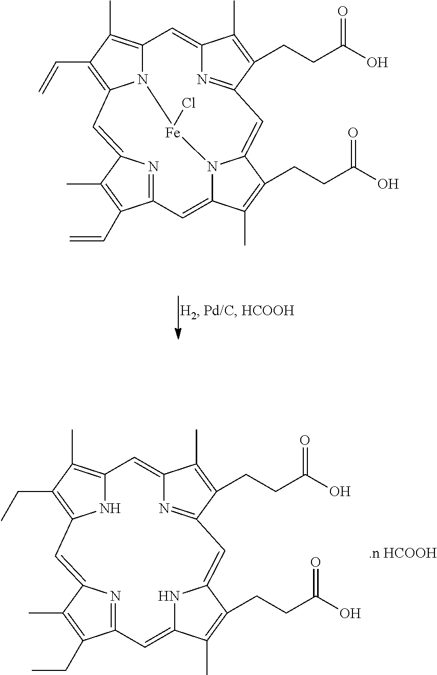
C12=C(C)C(C=C)=C3N1[Fe](Cl)N1C(=CC4=NC(=C3)C(C)=C4C=C)C(C)=C(CCC(O)=O)C1=CC1=NC(=C2)C(C)=C1CCC(O)=O.C12=C(C)C(CC)=C(N1)C=C1N=C(C(CC)=C1C)C=C1NC(=CC3=NC(=C2)C(C)=C3CCC(O)=O)C(CCC(O)=O)=C1C
